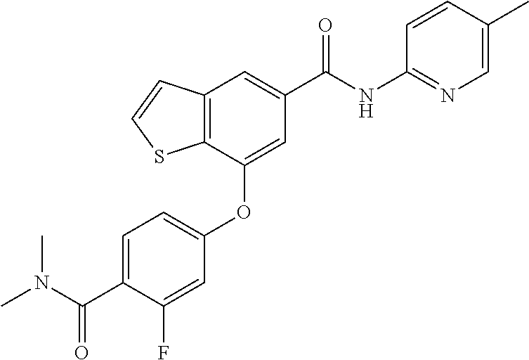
C12=C(C(OC3=CC=C(C(N(C)C)=O)C(F)=C3)=CC(C(NC3=NC=C(C)C=C3)=O)=C1)SC=C2
